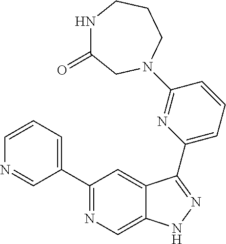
C1(C2=CC=CN=C2)=NC=C2C(=C1)C(C1=CC=CC(N3CC(=O)NCCC3)=N1)=NN2
